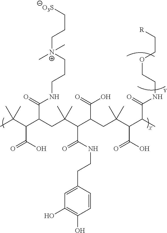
CC(C(C(C(=O)NCCC[N+](C)(CCC[O3S])C)CC(C(C(CC(C(C(C)C(=O)NCCOCC[R])C(O)=O)(C)C)C(=O)O)C(NCCC1=CC(O)=C(O)C=C1)=O)(C)C)C(O)=O)(C)C
